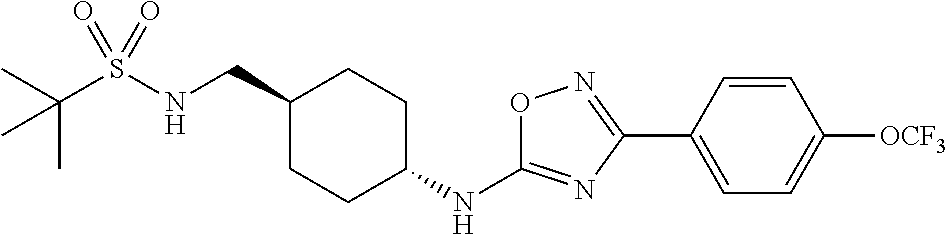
C(S(NCC1CCC(NC2=NC(C3=CC=C([OCF3])C=C3)=NO2)CC1)(=O)=O)(C)(C)C
